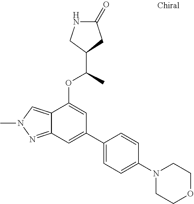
N1C(=O)CC(C(C)OC2=CC(C3=CC=C(N4CCOCC4)C=C3)=CC3=NN(C)C=C23)C1
